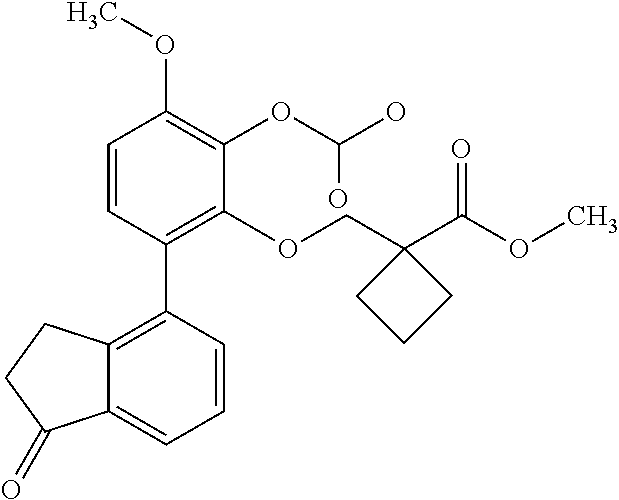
C1=CC(C2=C3C(=CC=C2)C(=O)CC3)=C(OCC2(C(OC)=O)CCC2)C(OC(O)O)=C1OC
